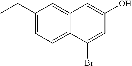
C1(CC)=CC=C2C(=C1)C=C(O)C=C2Br
